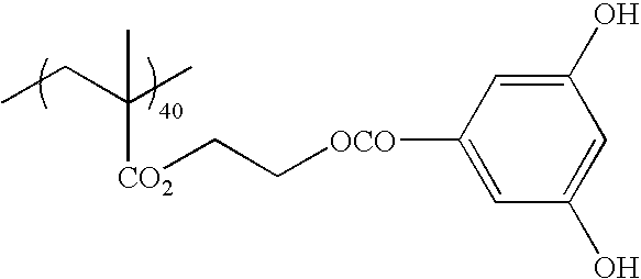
CCC(C)([CO2]CC[OCO]C1=CC(O)=CC(O)=C1)C
